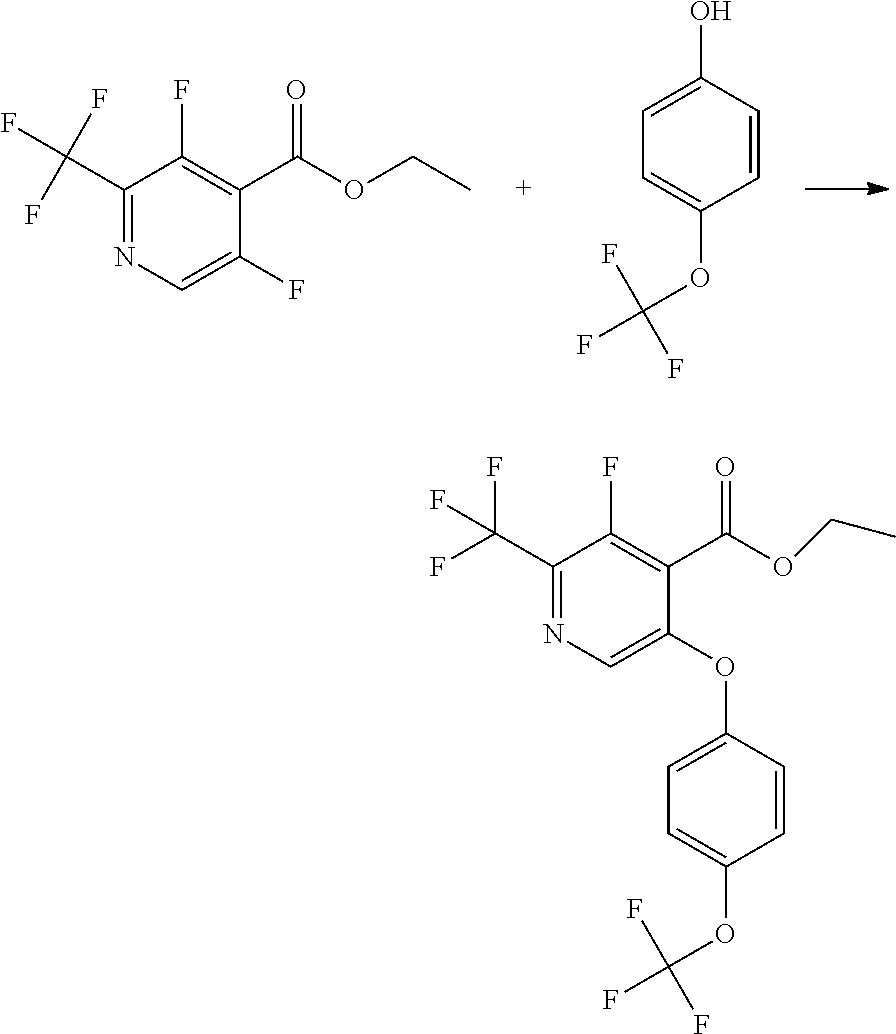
C1(C(F)(F)F)=NC=C(F)C(C(OCC)=O)=C1F.C1=CC(O)=CC=C1OC(F)(F)F.C1(C(F)(F)F)=NC=C(OC2=CC=C(OC(F)(F)F)C=C2)C(C(OCC)=O)=C1F
